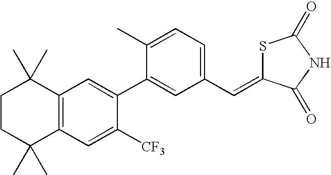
C1CC(C)(C)C2=C(C1(C)C)C=C(C1=CC(C=C3SC(=O)NC3=O)=CC=C1C)C([CF3])=C2
